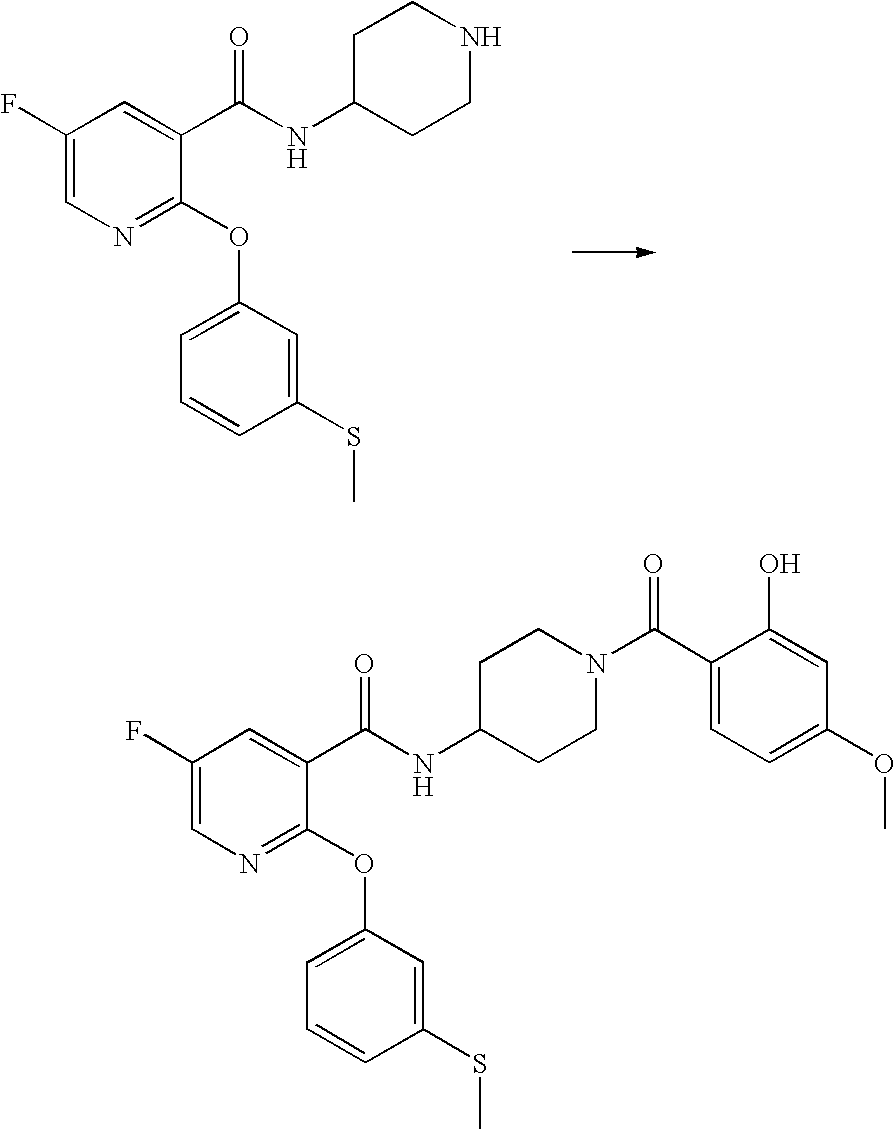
C1(F)=CN=C(OC2=CC=CC(SC)=C2)C(C(NC2CCNCC2)=O)=C1.C1(F)=CN=C(OC2=CC=CC(SC)=C2)C(C(NC2CCN(C(C3=CC=C(OC)C=C3O)=O)CC2)=O)=C1
